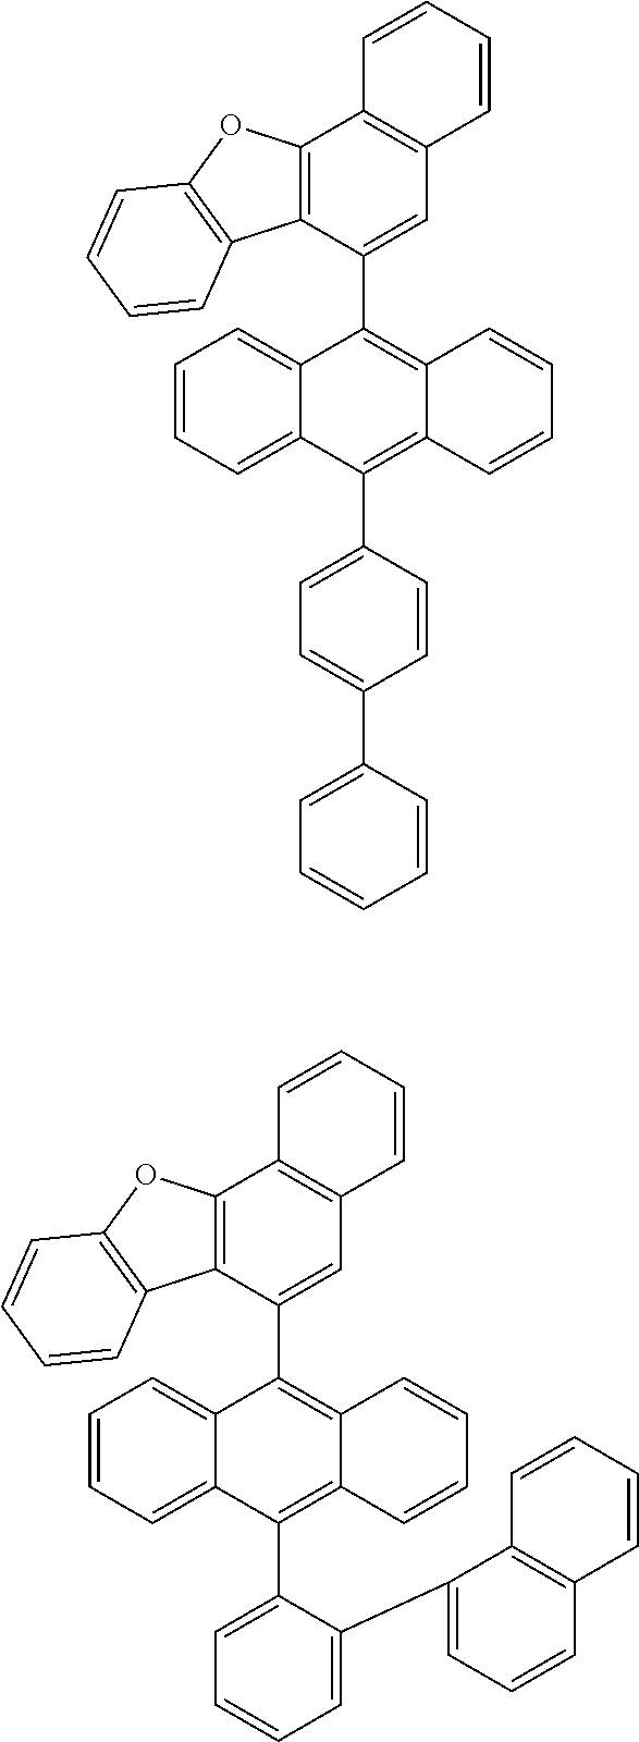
C1=CC=C2C(=C1)C(C1=CC3=C(C4=C1C1=C(O4)C=CC=C1)C=CC=C3)=C1C(=C2C2=CC=CC=C2C2=CC=CC3=C2C=CC=C3)C=CC=C1.C1=CC=C2C(=C1)C(C1=CC3=C(C4=C1C1=C(O4)C=CC=C1)C=CC=C3)=C1C(=C2C2=CC=C(C3=CC=CC=C3)C=C2)C=CC=C1
